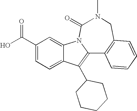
C1(C(O)=O)=CC=C2C(=C1)N1C(=C2C2CCCCC2)C2=C(CN(C)C1=O)C=CC=C2
